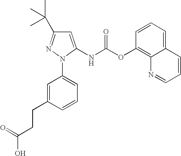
C1=C(NC(OC2=C3C(=CC=C2)C=CC=N3)=O)N(C2=CC=CC(CCC(O)=O)=C2)N=C1C(C)(C)C
